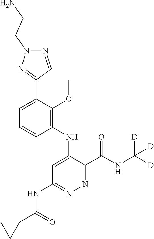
C1=CC=C(C2=NN(CCN)N=C2)C(OC)=C1NC1=CC(NC(C2CC2)=O)=NN=C1C(NC([D])([D])[D])=O
